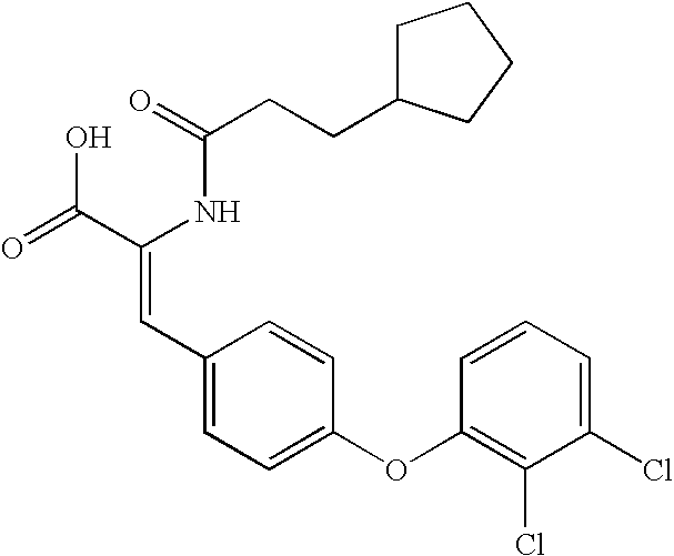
C(=O)(NC(C(=O)O)=CC1=CC=C(OC2=C(Cl)C(Cl)=CC=C2)C=C1)CCC1CCCC1
